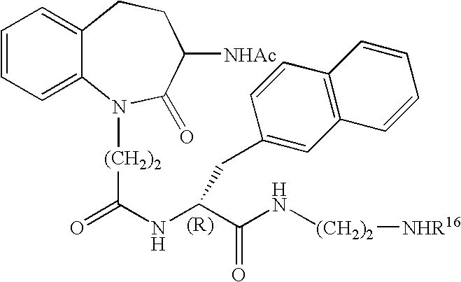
C12=CC=CC=C1CCC([NHAc])C(=O)N2[(CH2)2]C(=O)NC(C(N[(CH2)2][NHR16])=O)CC1=CC2=C(C=C1)C=CC=C2
